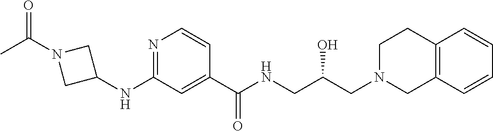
C1(NC2CN(C(C)=O)C2)=NC=CC(C(NCC(CN2CCC3=C(C2)C=CC=C3)O)=O)=C1
